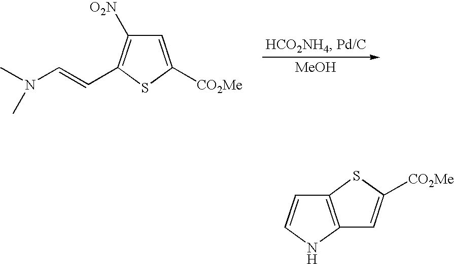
C1=C([CO2Me])SC(C=CN(C)C)=C1[O2N].[MeOH].C12=C(NC=C1)C=C([CO2Me])S2
